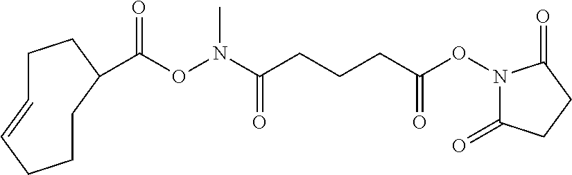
C(ON(C(CCCC(ON1C(=O)CCC1=O)=O)=O)C)(=O)C1CCCC=CCC1
